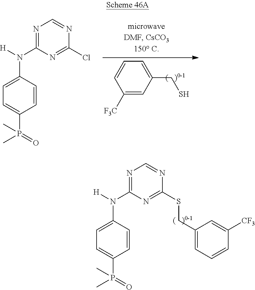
C1([F3C])=CC(CS)=CC=C1.C1=CC(N([H])C2=NC=NC(Cl)=N2)=CC=C1P(C)(C)=O.C1=CC(N([H])C2=NC=NC(SCC3=CC=CC([CF3])=C3)=N2)=CC=C1P(C)(C)=O
